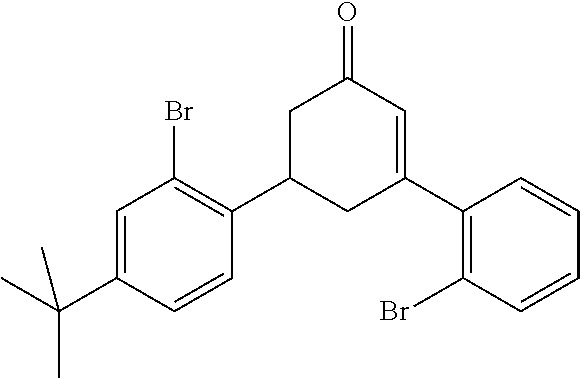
C1=C(C(C)(C)C)C=CC(C2CC(C3=C(Br)C=CC=C3)=CC(=O)C2)=C1Br
